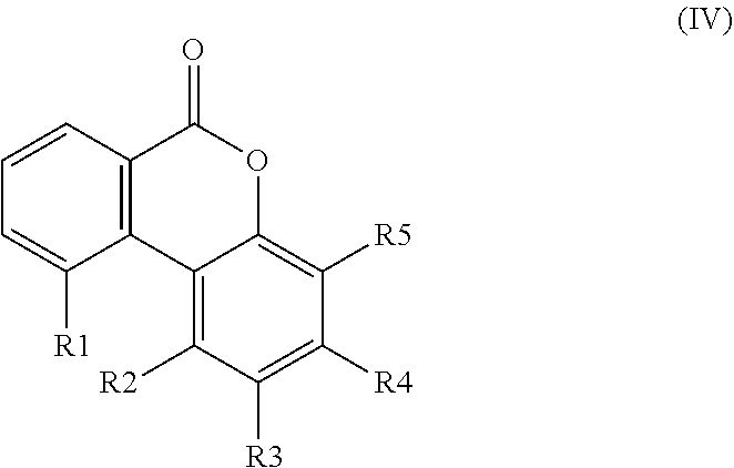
C12=C([R2])C([R3])=C([R4])C([R5])=C1OC(=O)C1=C2C([R1])=CC=C1
